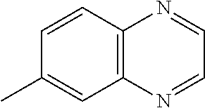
C1=CC2=C(C=C1C)N=CC=N2
